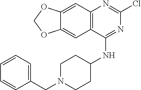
C12=C(C(NC3CCN(CC4=CC=CC=C4)CC3)=NC(Cl)=N1)C=C1C(=C2)OCO1
